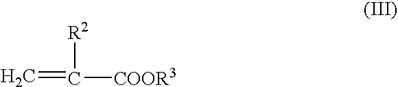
C=C([COOR3])[R2]
